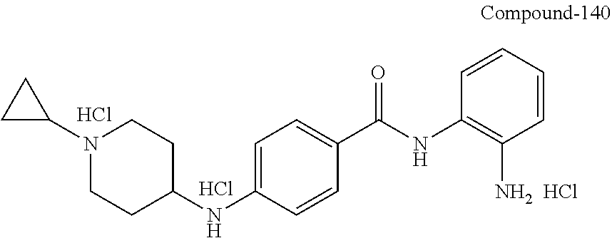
C1=CC([NH2  HCl])=C(NC(C2=CC=C(NC3CCN(C4CC4)CC3)C=C2)=O)C=C1.Cl.Cl
